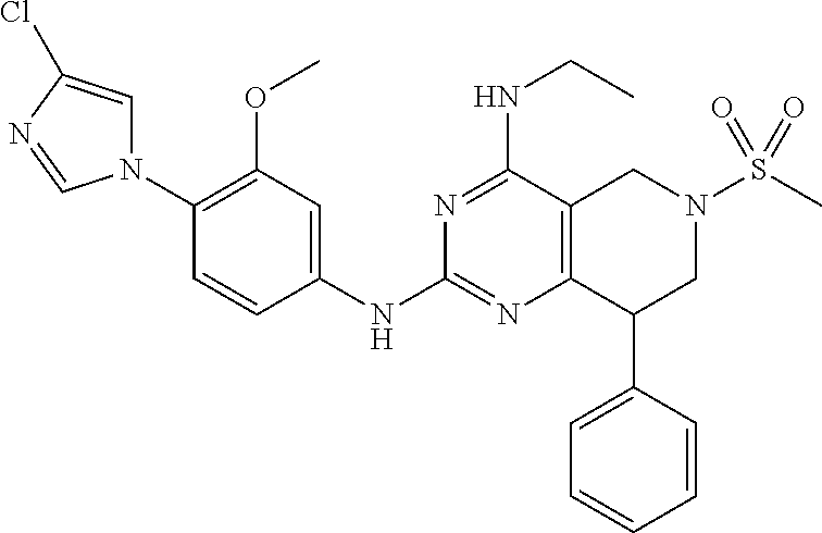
C1(OC)=C(N2C=C(Cl)N=C2)C=CC(NC2=NC3=C(C(NCC)=N2)CN(S(C)(=O)=O)CC3C2=CC=CC=C2)=C1
